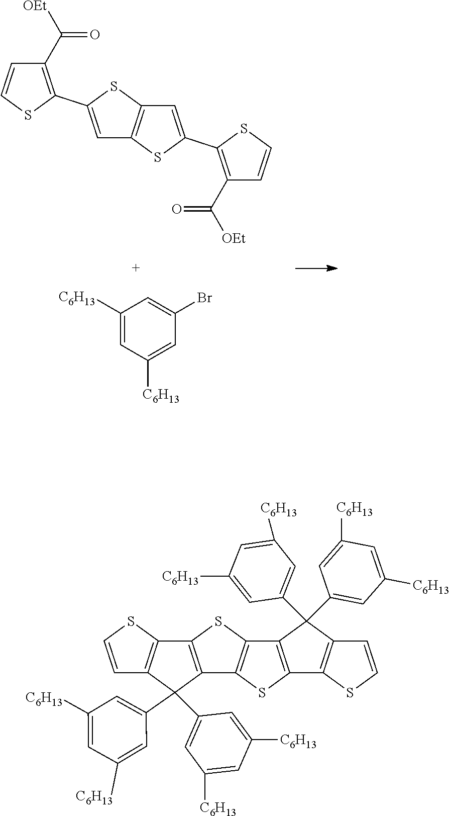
C1=C(Br)C=C([C6H13])C=C1[C6H13].C1=C(C2=C(C([OEt])=O)C=CS2)SC2=C1SC(C1=C(C([OEt])=O)C=CS1)=C2.C12=C(C(C3=CC([C6H13])=CC([C6H13])=C3)(C3=CC([C6H13])=CC([C6H13])=C3)C3=C1SC1=C3SC3=C1C(C1=CC([C6H13])=CC([C6H13])=C1)(C1=CC([C6H13])=CC([C6H13])=C1)C1=C3SC=C1)C=CS2
